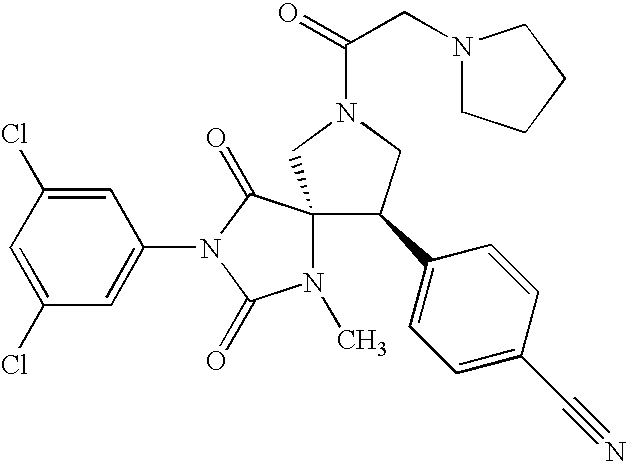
C1(Cl)=CC(Cl)=CC(N2C(=O)N(C)C3(C2=O)C(C2=CC=C(C#N)C=C2)CN(C(=O)CN2CCCC2)C3)=C1
